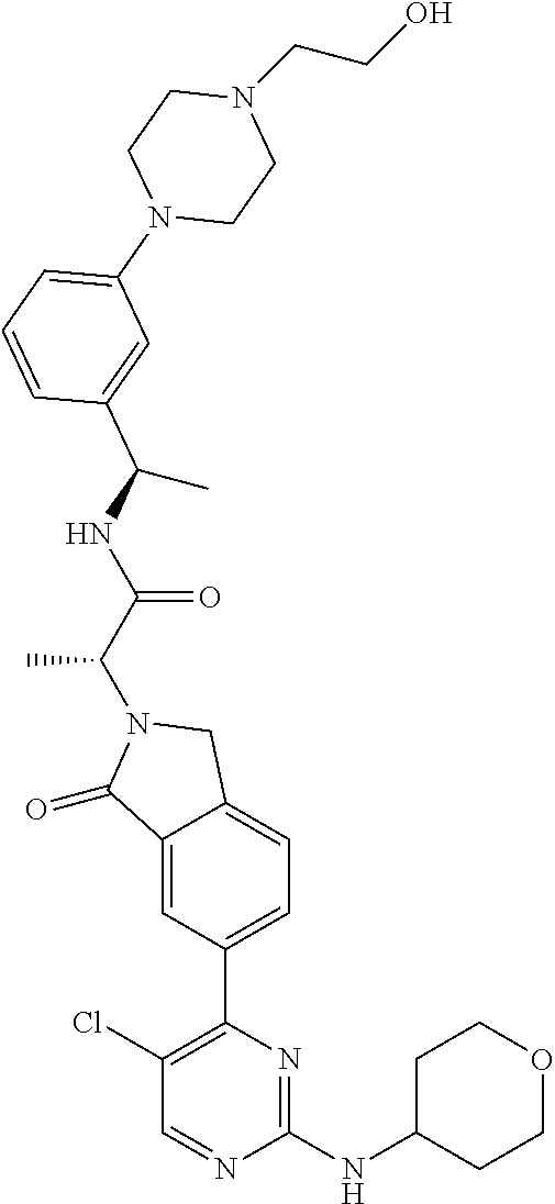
C1(=O)C2=CC(C3=C(Cl)C=NC(NC4CCOCC4)=N3)=CC=C2CN1C(C(=O)NC(C1=CC(N2CCN(CCO)CC2)=CC=C1)C)C
